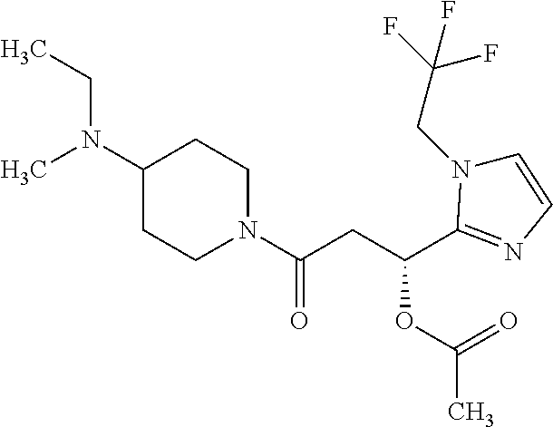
N1(C(CC(OC(=O)C)C2=NC=CN2CC(F)(F)F)=O)CCC(N(C)CC)CC1
